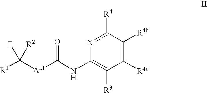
[R1]C([Ar1]C(=O)NC1=C([R3])C([R4c])=C([R4b])C([R4])=[X]1)(F)[R2]
